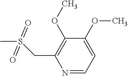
N1=CC=C(OC)C(OC)=C1CS(C)(=O)=O
